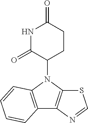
N1(C2CCC(=O)NC2=O)C2=C(C3=C1C=CC=C3)N=CS2
